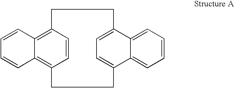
C12=C3C=CC(=C1C=CC=C2)CCC1=CC=C(C2=CC=CC=C21)CC3
